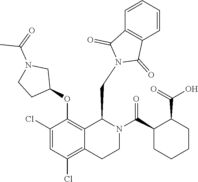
C1(Cl)=CC(Cl)=C2C(=C1OC1CN(C(C)=O)CC1)C(CN1C(=O)C3=C(C=CC=C3)C1=O)N(C(C1CCCCC1C(O)=O)=O)CC2
